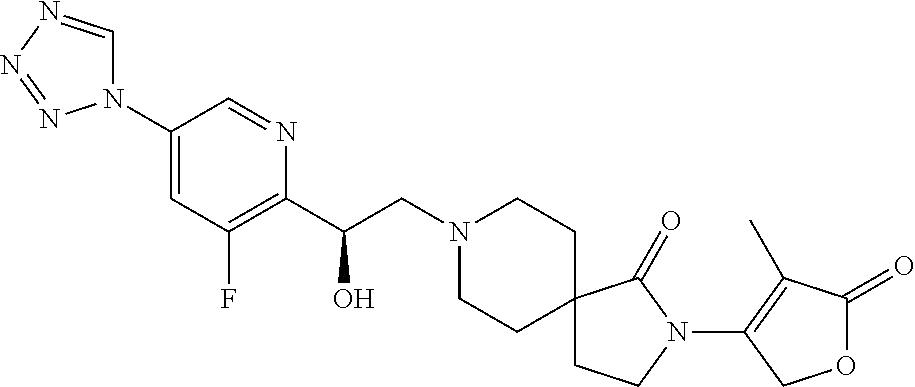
C1(C(CN2CCC3(CC2)CCN(C2=C(C)C(=O)OC2)C3=O)O)=C(F)C=C(N2C=NN=N2)C=N1
